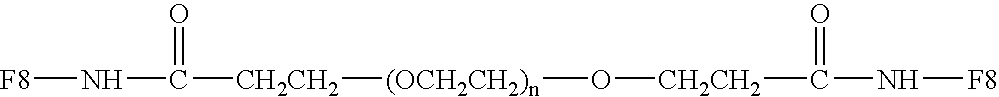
N(C(=O)[CH2CH2]O[(OCH2CH2)n][CH2CH2]C(N[F8])=O)[F8]
